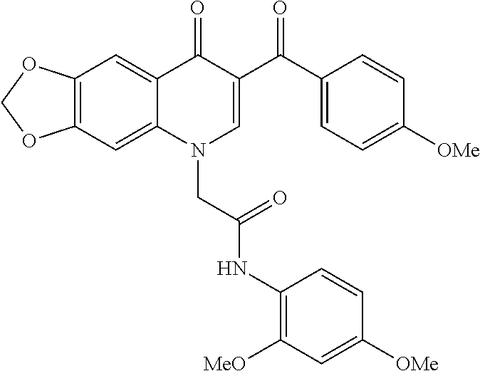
C12=C(C=C3C(=C1)C(=O)C(C(C1=CC=C([OMe])C=C1)=O)=CN3CC(NC1=C([MeO])C=C([OMe])C=C1)=O)OCO2
